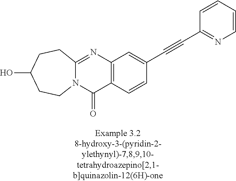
N12C(=NC3=C(C1=O)C=CC(C#CC1=NC=CC=C1)=C3)CCC(O)CC2
